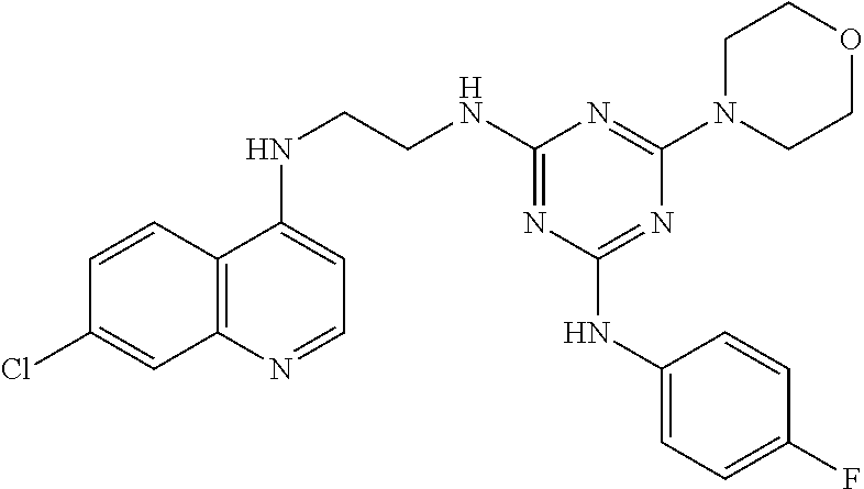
C1=CC2=C(C=C1Cl)N=CC=C2NCCNC1=NC(NC2=CC=C(F)C=C2)=NC(N2CCOCC2)=N1
